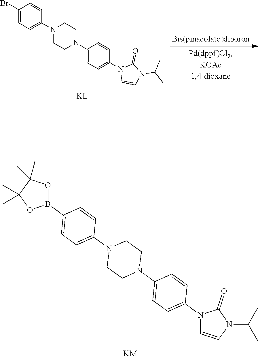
C1(Br)=CC=C(N2CCN(C3=CC=C(N4C=CN(C(C)C)C4=O)C=C3)CC2)C=C1.[KL].N1(C2=CC=C(N3CCN(C4=CC=C(B5OC(C)(C)C(C)(C)O5)C=C4)CC3)C=C2)C=CN(C(C)C)C1=O.[KM]
